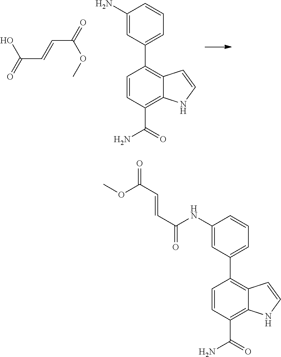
OC(=O)C=CC(=O)OC.C1(N)=CC(C2=C3C(=C(C(=O)N)C=C2)NC=C3)=CC=C1.C1(NC(=O)C=CC(OC)=O)=CC(C2=C3C(=C(C(=O)N)C=C2)NC=C3)=CC=C1
